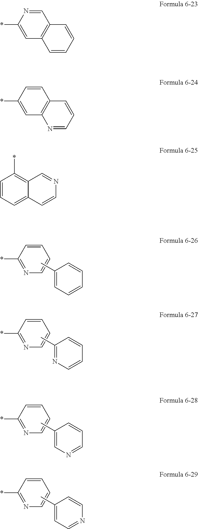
C1(*)=NC=CC=C1.CC1=CC=CC=C1.C1(*)=NC=CC=C1.CC1=NC=CC=C1.C1(*)=NC=CC=C1.CC1=CN=CC=C1.C1(*)=NC=CC=C1.CC1=CC=NC=C1.C1(*)=CC2=C(C=N1)C=CC=C2.C1(*)=CC2=C(C=C1)C=CC=N2.C1=CC=C2C(=C1*)C=NC=C2
